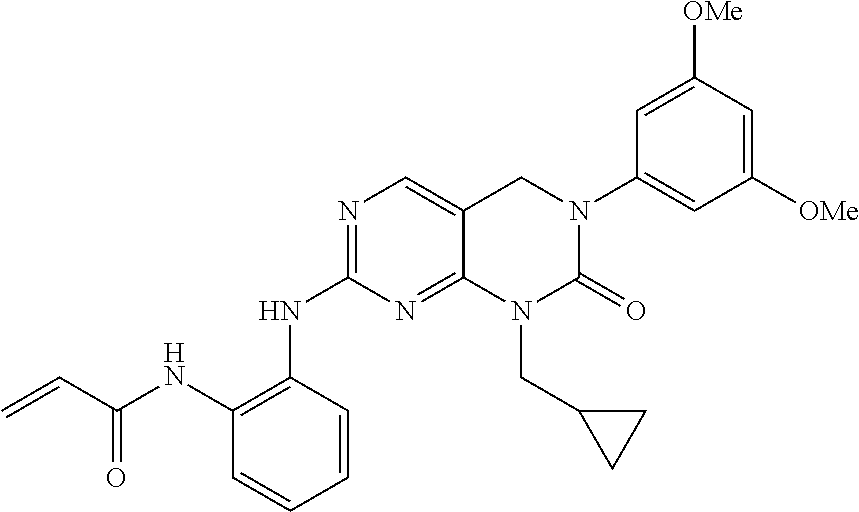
C12=NC(NC3=C(NC(C=C)=O)C=CC=C3)=NC=C1CN(C1=CC([OMe])=CC([OMe])=C1)C(=O)N2CC1CC1
